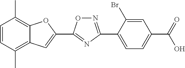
C1=CC(C)=C2C(=C1C)OC(C1=NC(C3=CC=C(C(=O)O)C=C3Br)=NO1)=C2
